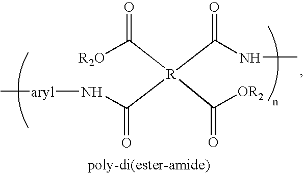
O=C([R2O])[R](C(=O)NC)(C(N[aryl]C)=O)C([OR2])=O
